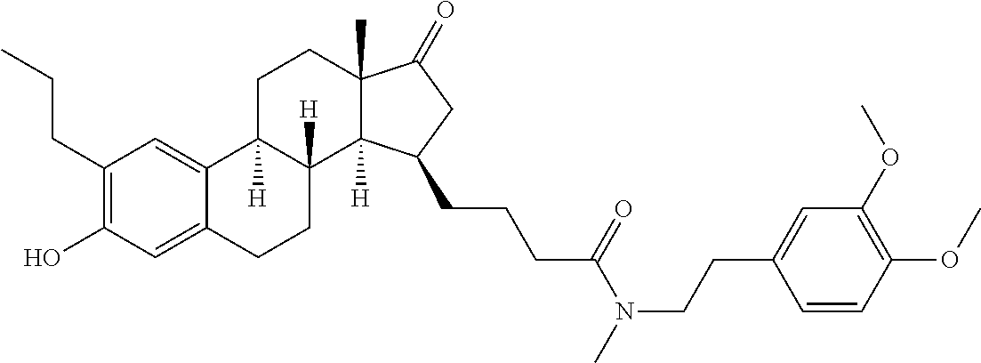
C1(CCC)=C(O)C=C2C(=C1)C1([H])C([H])(CC2)C2([H])C(C)(CC1)C(=O)CC2CCCC(=O)N(CCC1=CC(OC)=C(OC)C=C1)C
